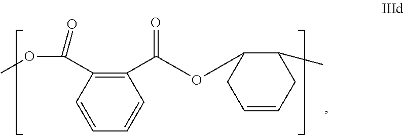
C1(C(OC2CC=CCC2C)=O)=C(C(OC)=O)C=CC=C1
